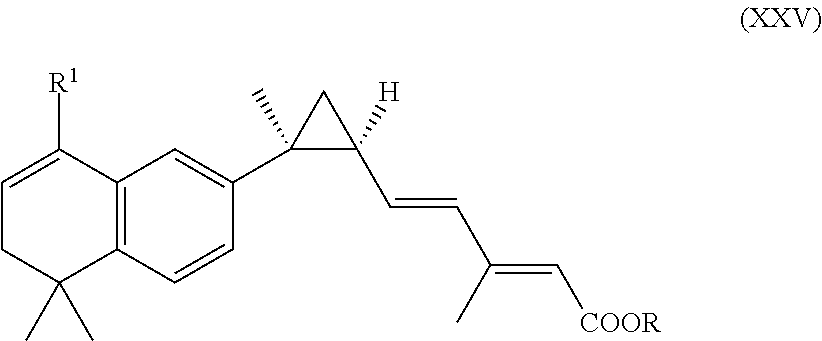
C12=C(C=CC(C3(C)C(C=CC(=C[COOR])C)([H])C3)=C1)C(C)(C)CC=C2[R1]
